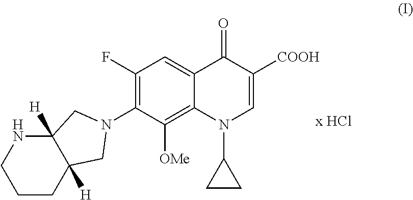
C1(F)=C(N2CC3([H])C([H])(NCCC3)C2)C([OMe])=C2C(=C1)C(=O)C([COOH])=CN2C1CC1
